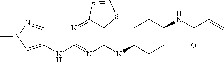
C1(N(C2CCC(NC(C=C)=O)CC2)C)=C2C(=NC(NC3=CN(C)N=C3)=N1)C=CS2
